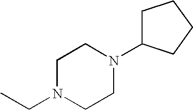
C1CN(C2CCCC2)CCN1CC
